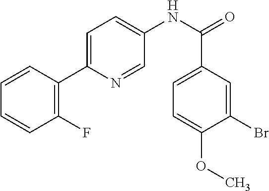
C1=CC(C2=CC=C(NC(C3=CC=C(OC)C(Br)=C3)=O)C=N2)=C(F)C=C1
